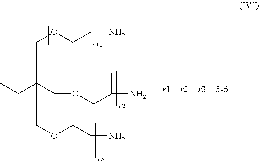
CCC(COCC(N)C)(COCC(N)C)COCC(N)C
